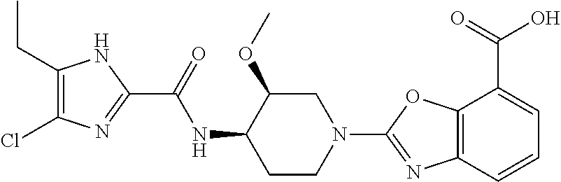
C1(CC)=C(Cl)N=C(C(=O)NC2CCN(C3=NC4=C(O3)C(C(=O)O)=CC=C4)CC2OC)N1
